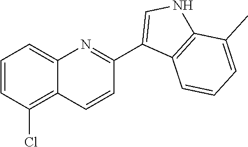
C1=CC=C2C(=C1Cl)C=CC(C1=CNC3=C1C=CC=C3C)=N2
